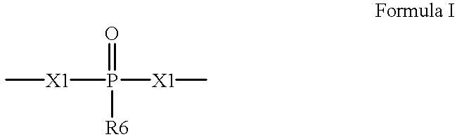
C[X1]P([X1]C)([R6])=O
